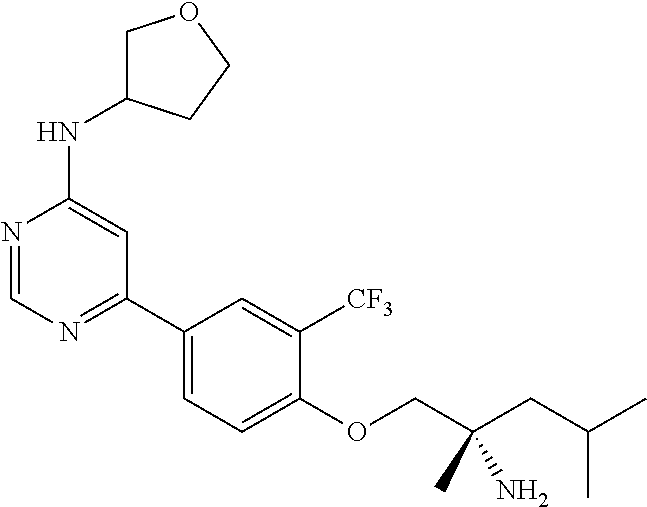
N1=CN=C(C2=CC=C(OCC(CC(C)C)(C)N)C([CF3])=C2)C=C1NC1COCC1
